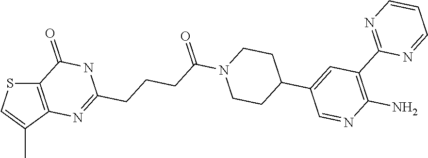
C12=C(C(C)=CS1)N=C(CCCC(N1CCC(C3=CC(C4=NC=CC=N4)=C(N)N=C3)CC1)=O)NC2=O
